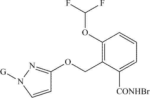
C1=CN([G])N=C1OCC1=C(OC(F)F)C=CC=C1[CONHBr]
